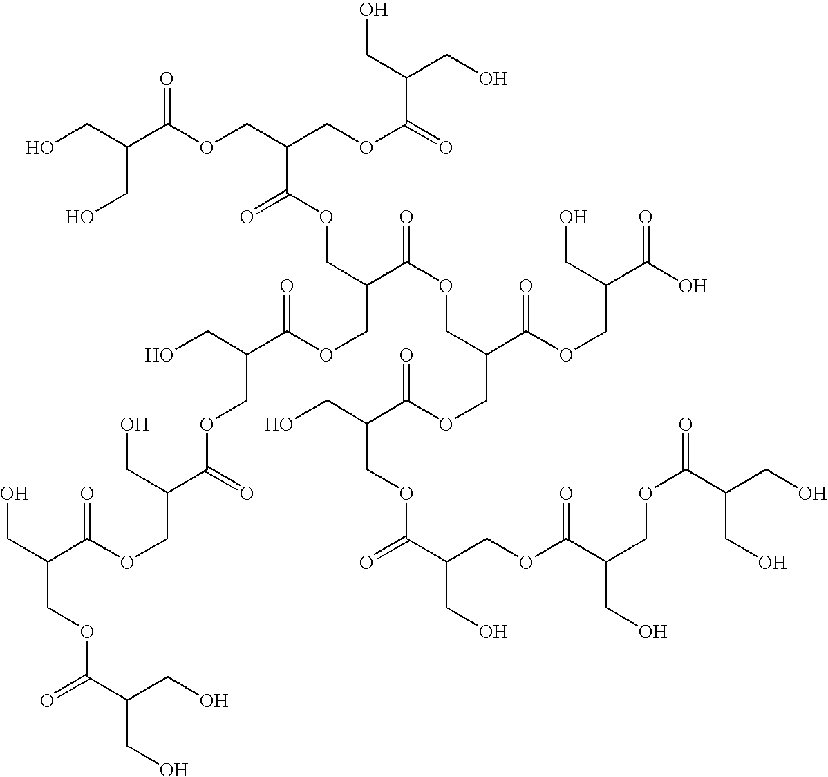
OCC(COC(C(CO)CO)=O)C(OCC(C(=O)OCC(C(OCC(C(OCC(COC(C(CO)COC(C(COC(C(COC(=O)C(CO)CO)CO)=O)CO)=O)=O)C(OCC(C(O)=O)CO)=O)=O)COC(C(COC(C(CO)CO)=O)COC(=O)C(CO)CO)=O)=O)CO)CO)=O
